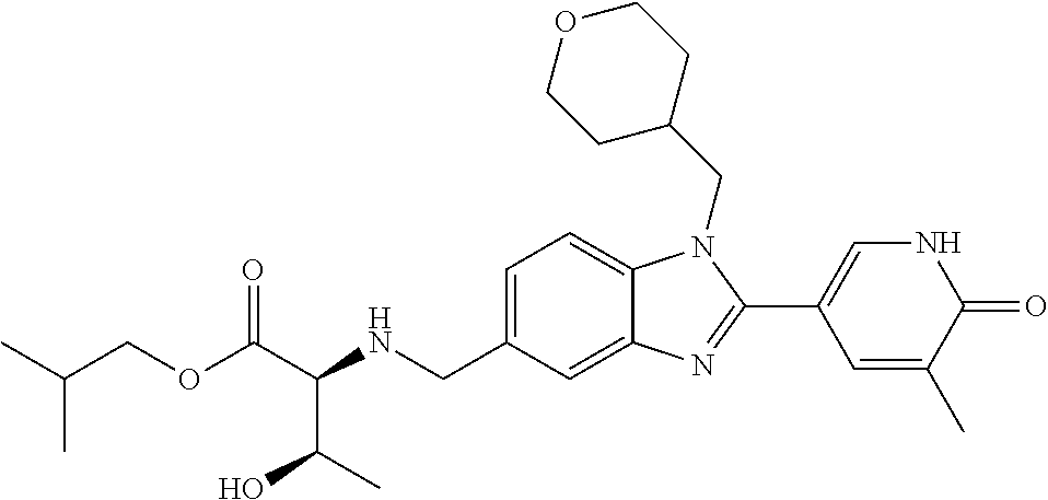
C(OC(C(NCC1=CC=C2C(=C1)N=C(C1=CNC(=O)C(C)=C1)N2CC1CCOCC1)C(C)O)=O)C(C)C
